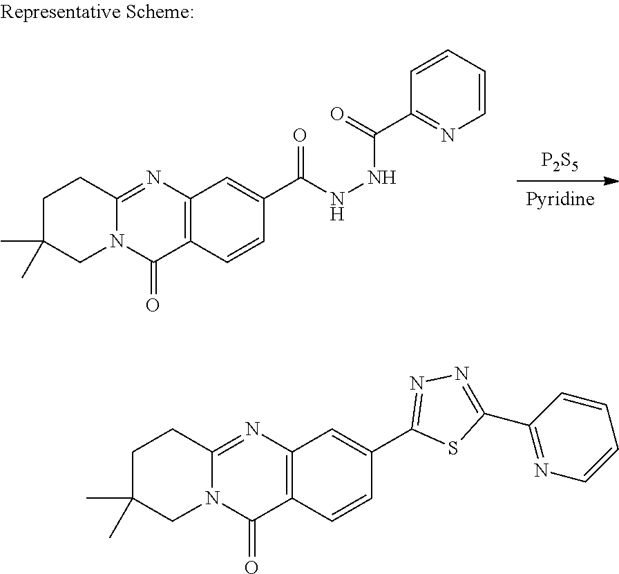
[Pyridine].[P2S5].C12=C(C=CC(C(NNC(C3=NC=CC=C3)=O)=O)=C1)C(=O)N1C(=N2)CCC(C)(C)C1.C1(C2=CC3=C(C=C2)C(=O)N2C(=N3)CCC(C)(C)C2)=NN=C(C2=NC=CC=C2)S1
